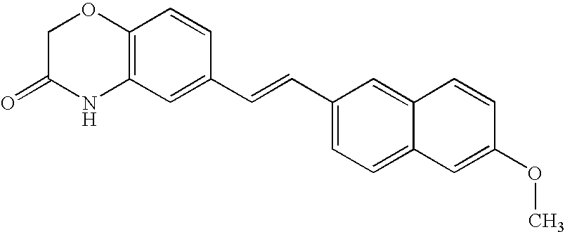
C12=C(C=C(C=CC3=CC=C4C(=C3)C=CC(OC)=C4)C=C1)NC(=O)CO2
